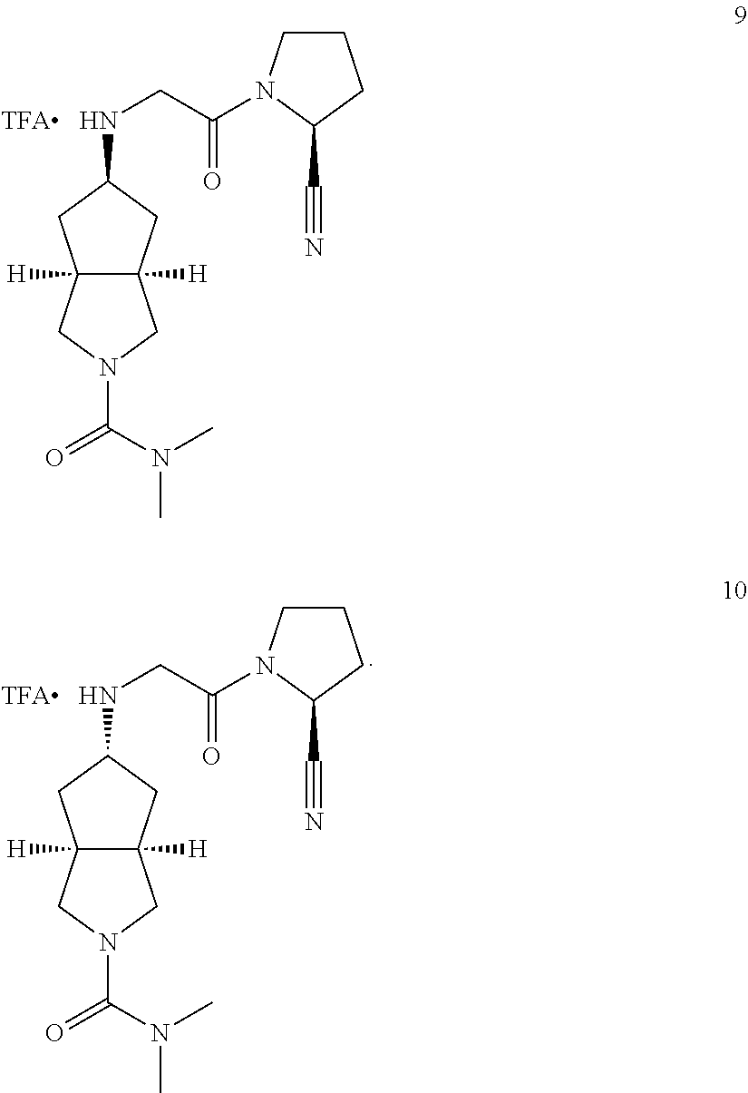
C12([H])C([H])(CC(NCC(=O)N3CCCC3C#N)C1)CN(C(N(C)C)=O)C2.C12([H])C([H])(CC(NCC(=O)N3CCCC3C#N)C1)CN(C(N(C)C)=O)C2
